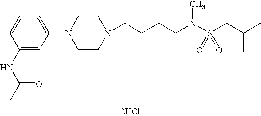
C(CCCN(S(CC(C)C)(=O)=O)C)N1CCN(C2=CC=CC(NC(C)=O)=C2)CC1.[2HCl]
